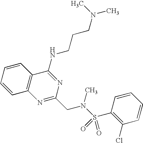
C1=CC2=C(C=C1)C(NCCCN(C)C)=NC(CN(S(=O)(=O)C1=C(Cl)C=CC=C1)C)=N2
